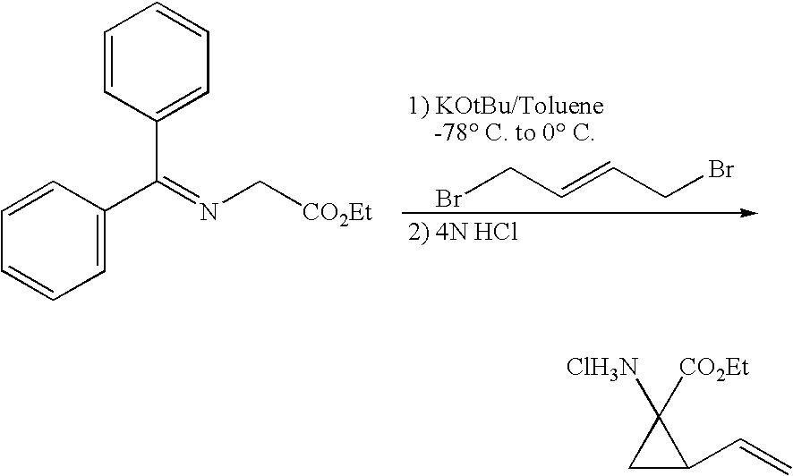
C1=C(C(=NC[CO2Et])C2=CC=CC=C2)C=CC=C1.BrCC=CCBr.C1C(C=C)C1([ClH3N])[CO2Et]
